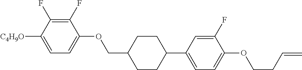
C1(F)=C(F)C([C4H9O])=CC=C1OCC1CCC(C2=CC=C(OCCC=C)C(F)=C2)CC1
